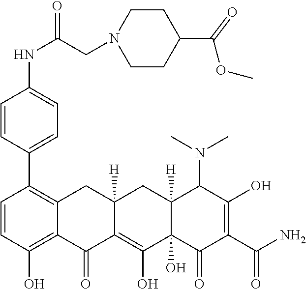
C1=CC(O)=C2C(=C1C1=CC=C(NC(CN3CCC(C(OC)=O)CC3)=O)C=C1)CC1([H])C(=C(O)C3(O)C([H])(C1)C(N(C)C)C(O)=C(C(N)=O)C3=O)C2=O
